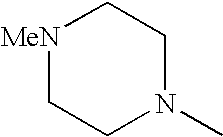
[MeN]1CCN(C)CC1
